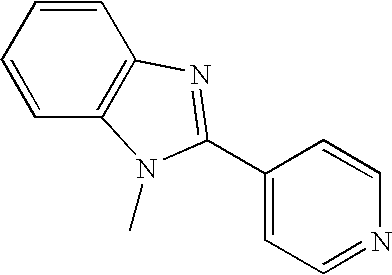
C1=CC2=C(C=C1)N(C)C(C1=CC=NC=C1)=N2
